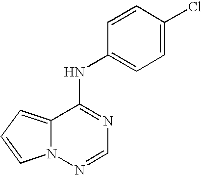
C12=CC=CN1N=CN=C2NC1=CC=C(Cl)C=C1
